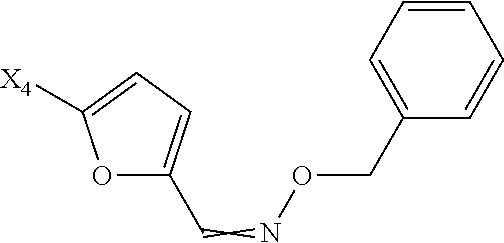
O1C(C=NOCC2=CC=CC=C2)=CC=C1[X4]
